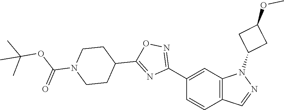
C1(C2=NOC(C3CCN(C(OC(C)(C)C)=O)CC3)=N2)=CC2=C(C=C1)C=NN2C1CC(OC)C1
